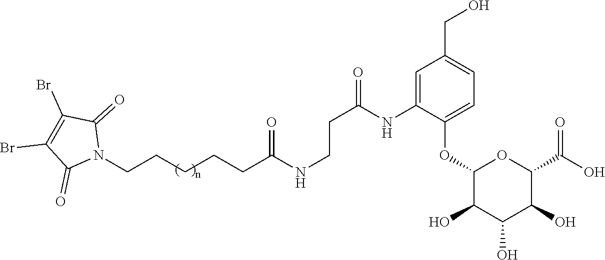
N1(CCCCCC(NCCC(=O)NC2=CC(CO)=CC=C2OC2C(O)C(O)C(O)C(C(=O)O)O2)=O)C(=O)C(Br)=C(Br)C1=O
